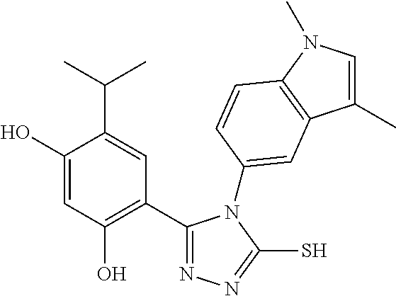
C1(C2=C(O)C=C(O)C(C(C)C)=C2)=NN=C(S)N1C1=CC2=C(N(C)C=C2C)C=C1
